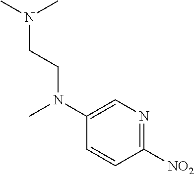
C1=C(N(CCN(C)C)C)C=CC([NO2])=N1
